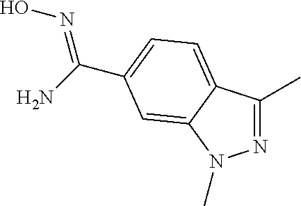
N1=C(C)C2=CC=C(C(N)=NO)C=C2N1C
